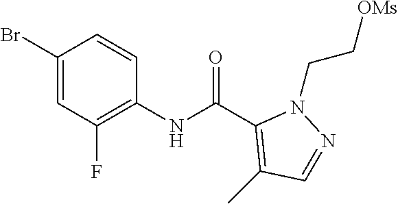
C1(Br)=CC(F)=C(NC(C2=C(C)C=NN2CC[OMs])=O)C=C1
